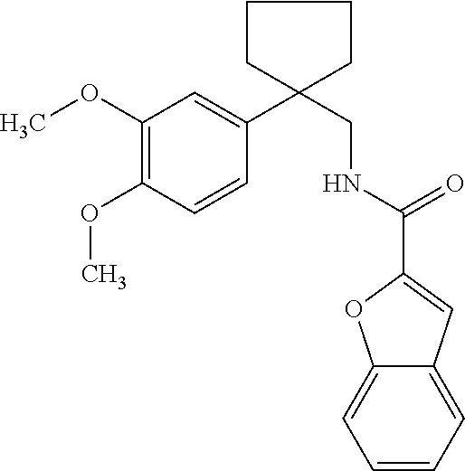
C1=CC(OC)=C(OC)C=C1C1(CNC(C2=CC3=CC=CC=C3O2)=O)CCCC1
